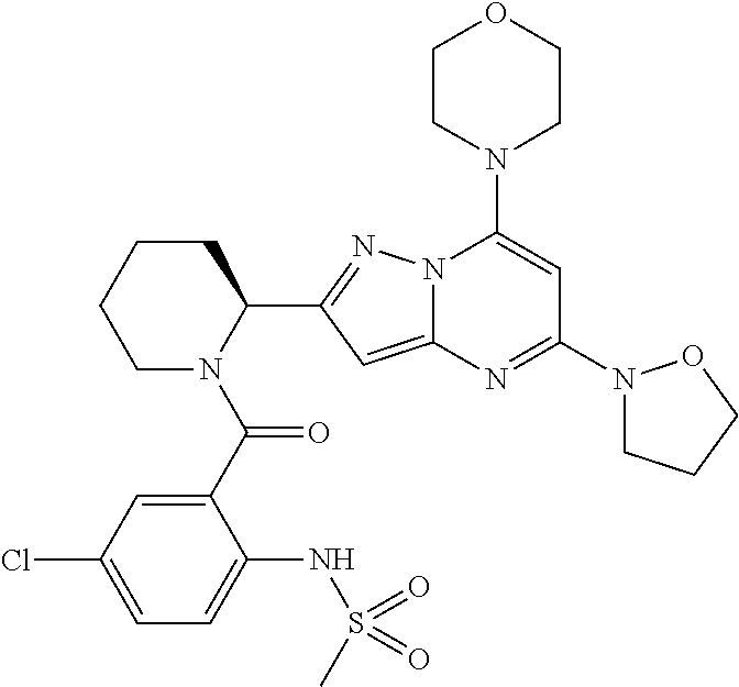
C1N(C(C2=CC(Cl)=CC=C2NS(C)(=O)=O)=O)C(C2=NN3C(=C2)N=C(N2CCCO2)C=C3N2CCOCC2)CCC1
